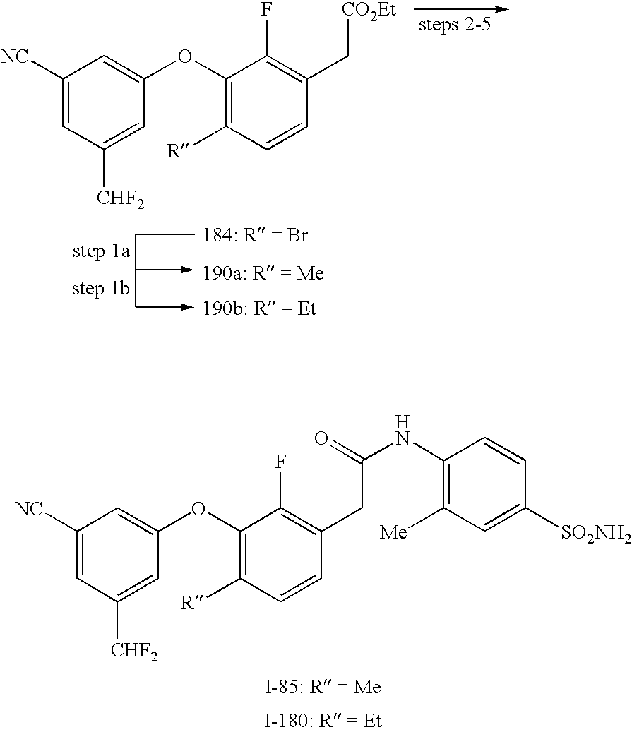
C1([NC])=CC([CHF2])=CC(OC2=C([R])C=CC(C[CO2Et])=C2F)=C1.C1([NC])=CC([CHF2])=CC(OC2=C([R])C=CC(CC(NC3=C([Me])C=C([SO2NH2])C=C3)=O)=C2F)=C1
